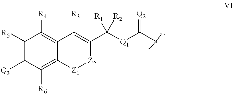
C1([R5])=C([Q3])C([R6])=C2C(=C1[R4])C([R3])=C(C([Q1]C(C)=[Q2])([R1])[R2])[Z2][Z1]2
